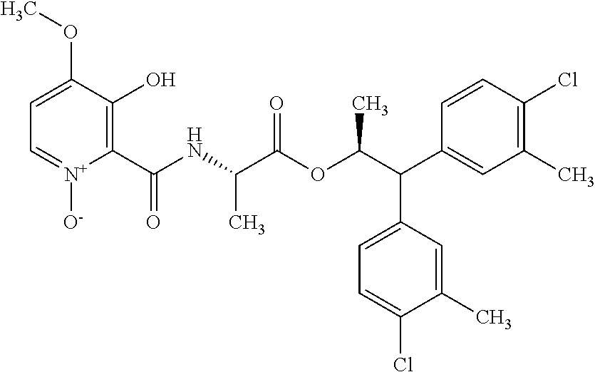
C1=C(OC)C(O)=C(C(NC(C(OC(C(C2=CC(C)=C(Cl)C=C2)C2=CC=C(Cl)C(C)=C2)C)=O)C)=O)[N+]([O-])=C1
